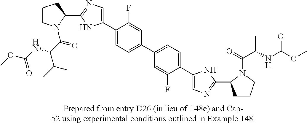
C1CN(C(C(C(C)C)NC(OC)=O)=O)C(C2=NC=C(C3=CC=C(C4=CC=C(C5=CN=C(C6CCCN6C(=O)C(NC(OC)=O)C)N5)C(F)=C4)C=C3F)N2)C1
